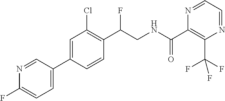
C(C1=C(Cl)C=C(C2=CC=C(F)N=C2)C=C1)(F)CNC(C1=C(C(F)(F)F)N=CC=N1)=O
